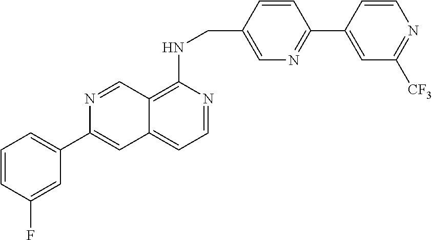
C1=CC(F)=CC(C2=CC3=CC=NC(NCC4=CN=C(C5=CC([CF3])=NC=C5)C=C4)=C3C=N2)=C1
